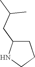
C1C(CC(C)C)NCC1
